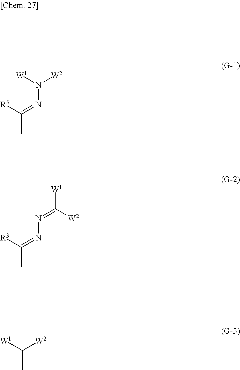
[W1]N([W2])N=C(C)[R3].N(=C([W2])[W1])N=C(C)[R3].C(C)([W2])[W1]
